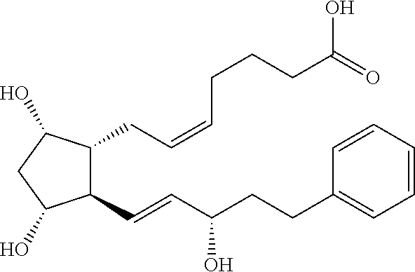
C(=CC(CCC1=CC=CC=C1)O)C1C(CC=CCCCC(=O)O)C(O)CC1O
